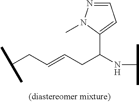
C(CC=CCC(NC(C)C)C1=CC=NN1C)(C)C
